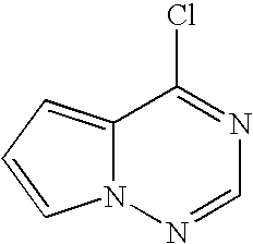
ClC1=NC=NN2C1=CC=C2
